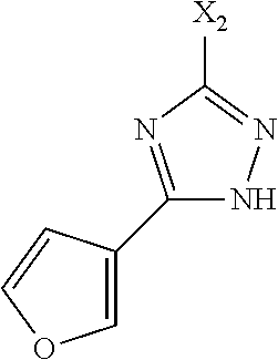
C1([X2])=NNC(C2=COC=C2)=N1
